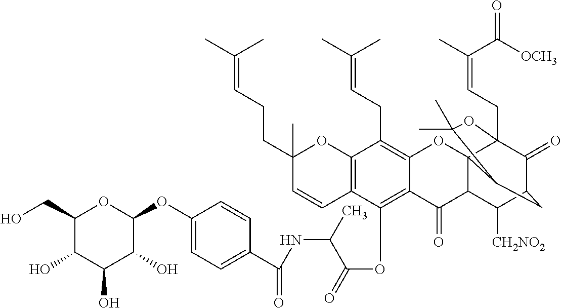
C1(O)C(CO)OC(OC2=CC=C(C(=O)NC(C(OC3=C4C(=C(CC=C(C)C)C5=C3C=CC(C)(CCC=C(C)C)O5)OC35C(C4=O)C([CH2NO2])C4C(=O)C3(CC=C(C)C(=O)[OCH3])OC(C)(C)C5C4)=O)C)C=C2)C(O)C1O
